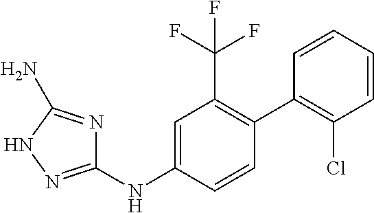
C1(NC2=CC(C(F)(F)F)=C(C3=C(Cl)C=CC=C3)C=C2)=NNC(N)=N1
